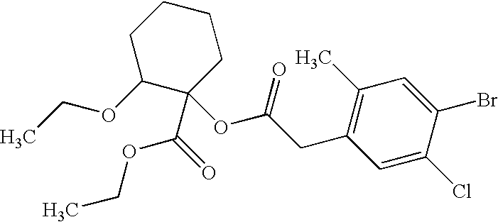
C1(CC(OC2(C(=O)OCC)C(OCC)CCCC2)=O)=C(C)C=C(Br)C(Cl)=C1
